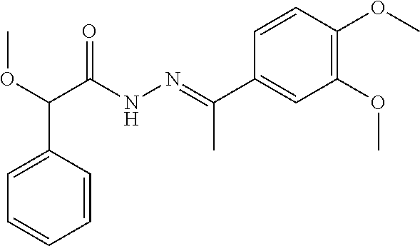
O(C(C(NN=C(C1=CC(OC)=C(OC)C=C1)C)=O)C1=CC=CC=C1)C
